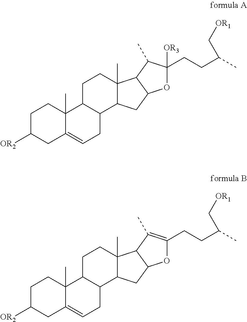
C1C([OR2])CC2=CCC3C(C2(C)C1)CCC1(C)C3CC2C1C(C)C(CCC(C)C[OR1])([OR3])O2.C1C([OR2])CC2=CCC3C(C2(C)C1)CCC1(C)C3CC2C1C(C)=C(CCC(C)C[OR1])O2
